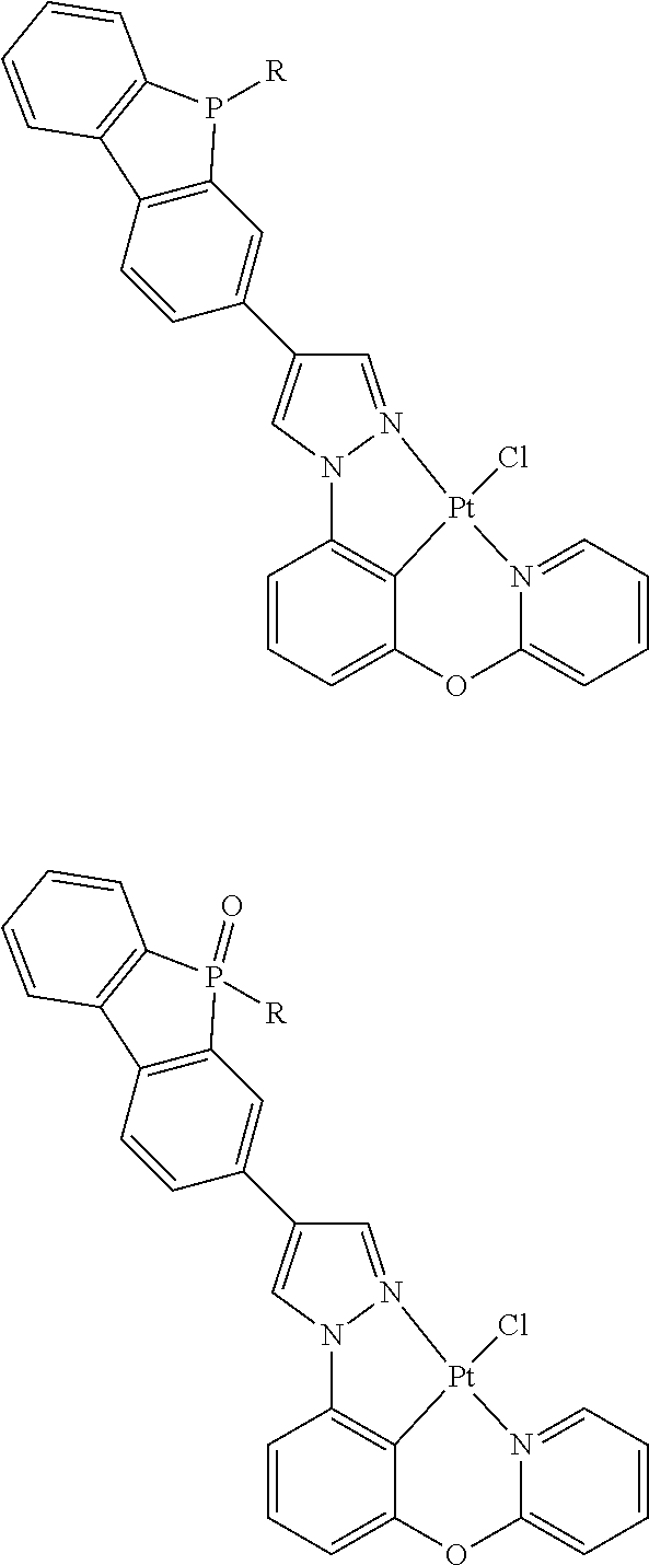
C1=CC=C2C3=C1N1N(=CC(C4=CC5=C(C=C4)C4=C(P5[R])C=CC=C4)=C1)[Pt]3(Cl)N1=CC=CC=C1O2.C1=CC=C2C3=C1N1N(=CC(C4=CC5=C(C=C4)C4=C(P5(=O)[R])C=CC=C4)=C1)[Pt]3(Cl)N1=CC=CC=C1O2
